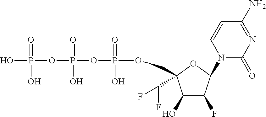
C1(O)C(F)C(N2C(=O)N=C(N)C=C2)OC1(COP(OP(OP(O)(=O)O)(=O)O)(=O)O)C(F)F
